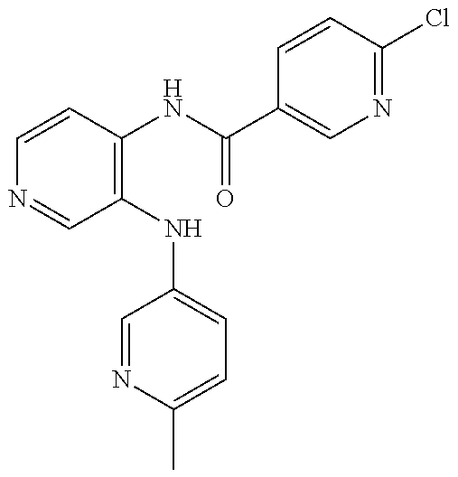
C1=CC(NC(C2=CN=C(Cl)C=C2)=O)=C(NC2=CC=C(C)N=C2)C=N1
